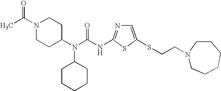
N(C(N(C1CCN(C(C)=O)CC1)C1CCCCC1)=O)C1=NC=C(SCCN2CCCCCC2)S1
